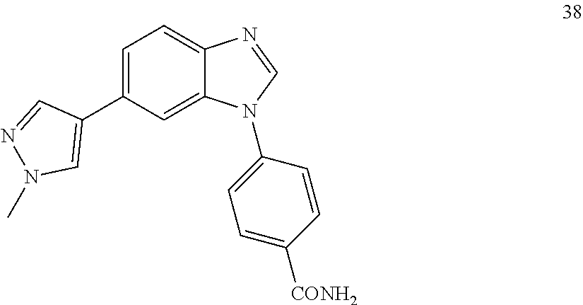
C1=C(C2=CN(C)N=C2)C=C2C(=C1)N=CN2C1=CC=C([CONH2])C=C1
